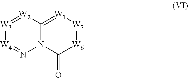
[W3]1=[W2]C2=[W1][W7]=[W6]C(=O)N2N=[W4]1
